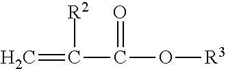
C=C([R2])C(=O)O[R3]
